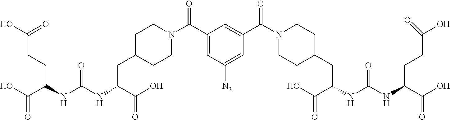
OC(=O)CCC(C(=O)O)NC(NC(C(O)=O)CC1CCN(C(C2=CC([N3])=CC(C(N3CCC(CC(NC(NC(CCC(O)=O)C(=O)O)=O)C(O)=O)CC3)=O)=C2)=O)CC1)=O
